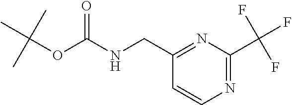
C(NC(OC(C)(C)C)=O)C1=NC(C(F)(F)F)=NC=C1
